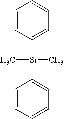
C1=CC([Si](C2=CC=CC=C2)(C)C)=CC=C1
